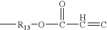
C[R13]OC(=O)C=C
